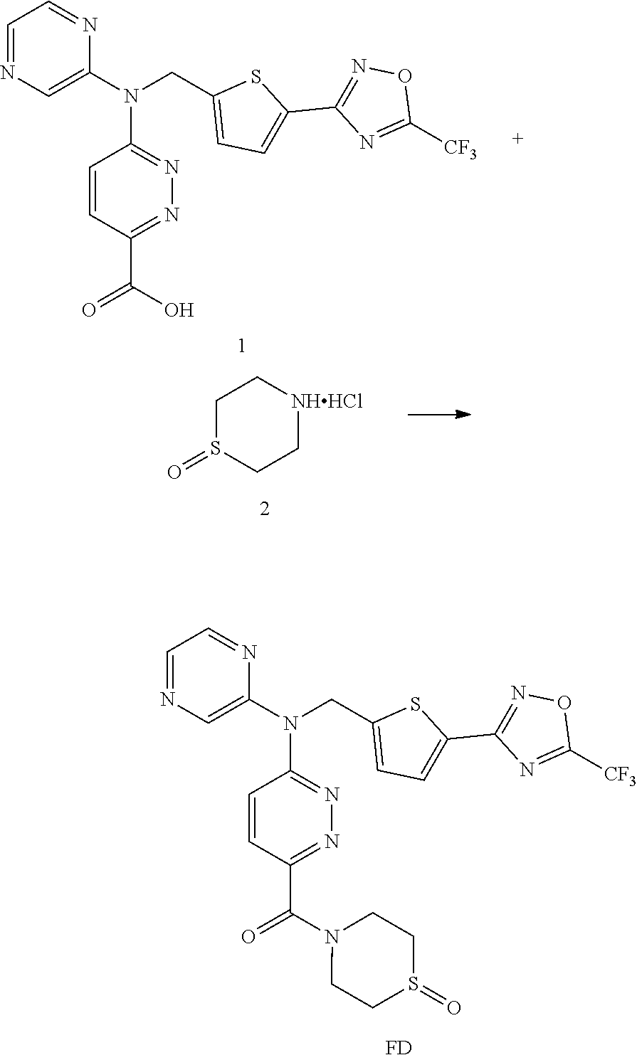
N1=C(N(C2=CN=CC=N2)CC2=CC=C(C3=NOC([CF3])=N3)S2)C=CC(C(=O)O)=N1.N1=C(N(C2=CN=CC=N2)CC2=CC=C(C3=NOC([CF3])=N3)S2)C=CC(C(=O)N2CCS(=O)CC2)=N1.[FD].C1S(=O)CC[NHHCl]C1
